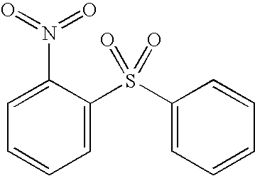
C1=CC=C(S(C2=CC=CC=C2)(=O)=O)C(N(=O)=O)=C1
